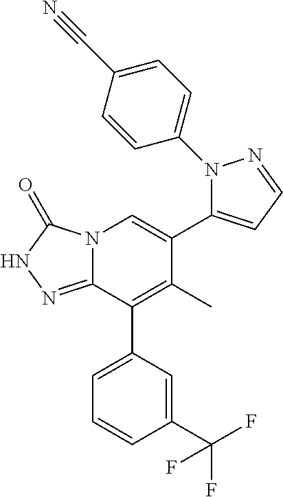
N12C(=NNC1=O)C(C1=CC=CC(C(F)(F)F)=C1)=C(C)C(C1=CC=NN1C1=CC=C(C#N)C=C1)=C2
